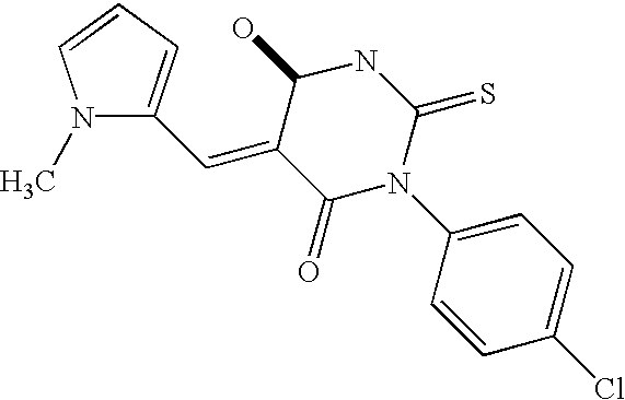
C1=C(N2C(=S)NC(O)C(=CC3=CC=CN3C)C2=O)C=CC(Cl)=C1
